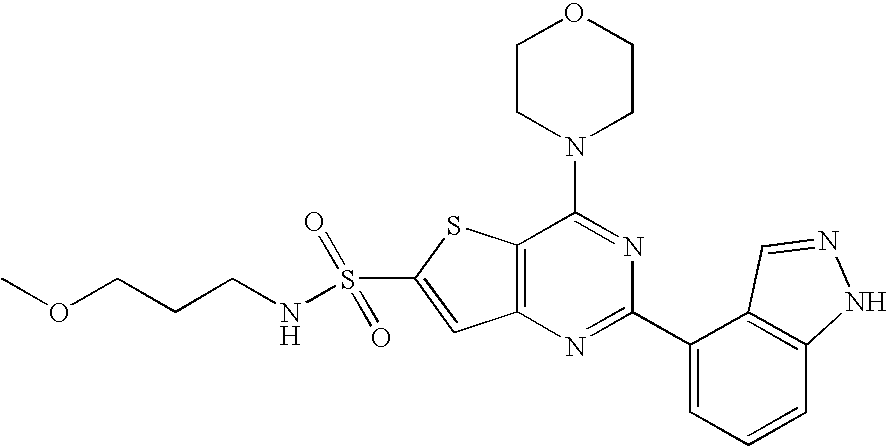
C1CN(C2=NC(C3=CC=CC4=C3C=NN4)=NC3=C2SC(S(=O)(=O)NCCCOC)=C3)CCO1
